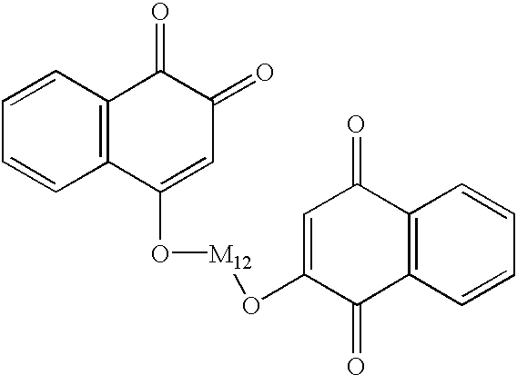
C12=C(C=CC=C1)C(=O)C(=O)C=C2O[M12]OC1=CC(=O)C2=C(C1=O)C=CC=C2
